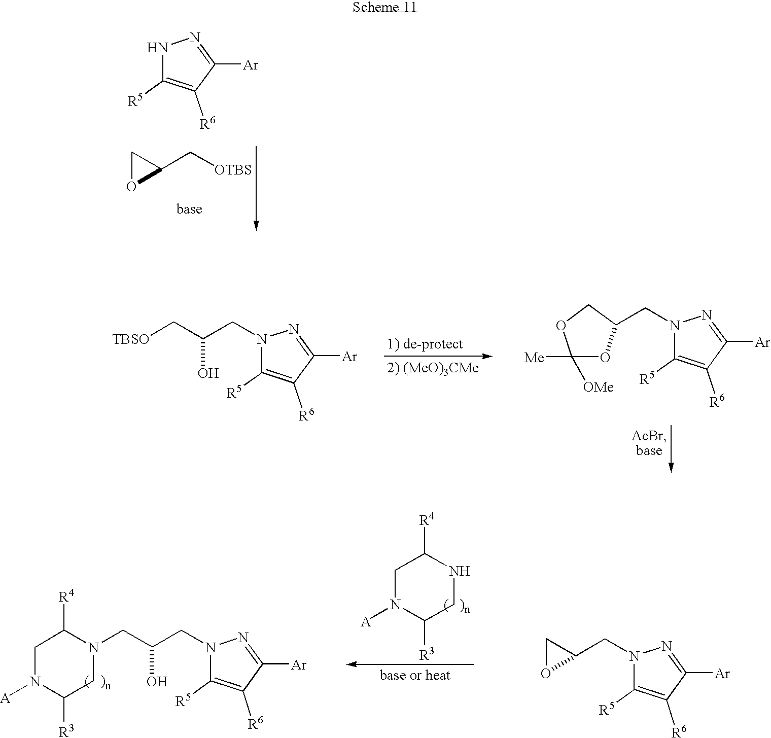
C1(C[OTBS])CO1.N1C([R5])=C([R6])C([Ar])=N1.C1N([A])C([R3])CN(CC(CN2C([R5])=C([R6])C([Ar])=N2)O)C1[R4].C1N([A])C([R3])CNC1[R4].C1(CN2C([R5])=C([R6])C([Ar])=N2)CO1.C1([Me])([OMe])OC(CN2C([R5])=C([R6])C([Ar])=N2)CO1.[TBSO]CC(CN1C([R5])=C([R6])C([Ar])=N1)O
